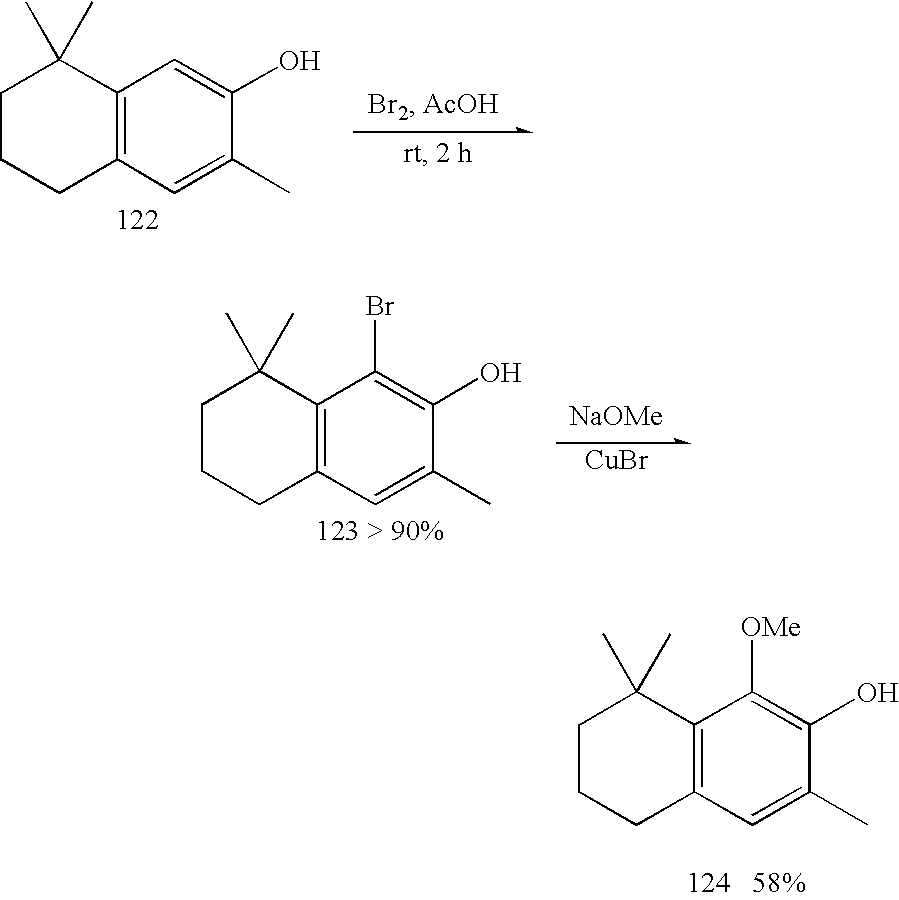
C1CCC2=C(C1(C)C)C([OMe])=C(O)C(C)=C2.C1CCC2=C(C1(C)C)C=C(O)C(C)=C2.C1CCC2=C(C1(C)C)C(Br)=C(O)C(C)=C2.[NaOMe].[CuBr]
